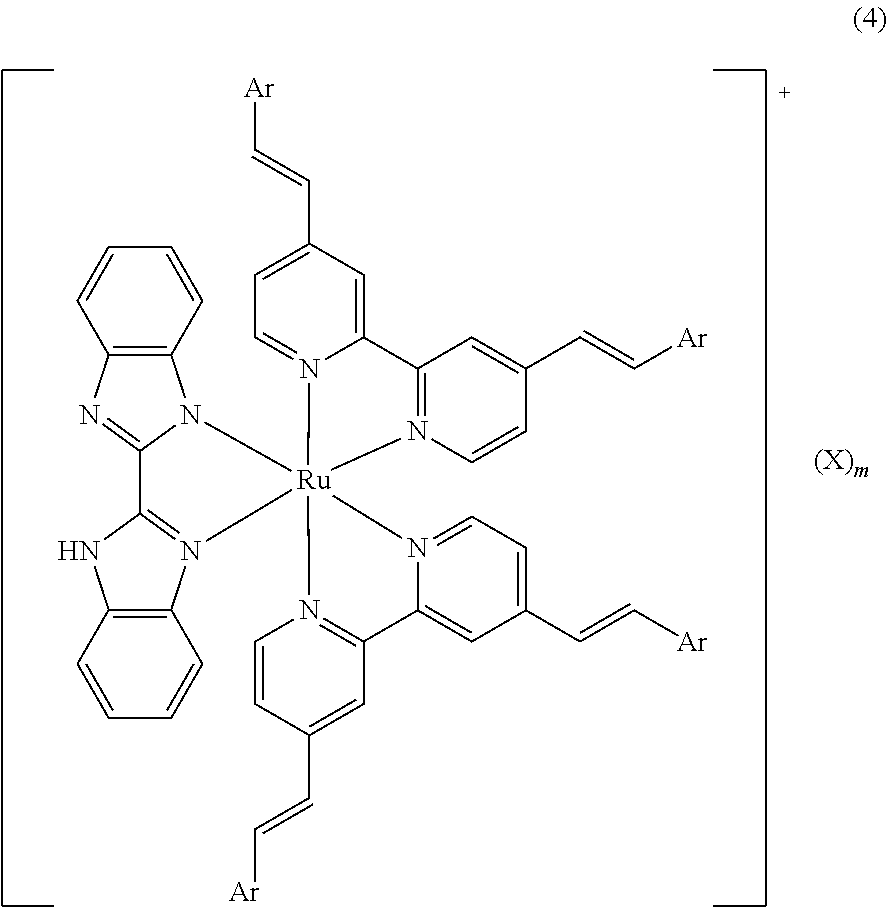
C12=C(C=CC=C1)N1C(=N2)C2=N(C3=C(N2)C=CC=C3)[Ru]123(N1=C(C=C(C=C[Ar])C=C1)C1=CC(C=C[Ar])=CC=N12)N1=CC=C(C=C[Ar])C=C1C1=N3C=CC(C=C[Ar])=C1
